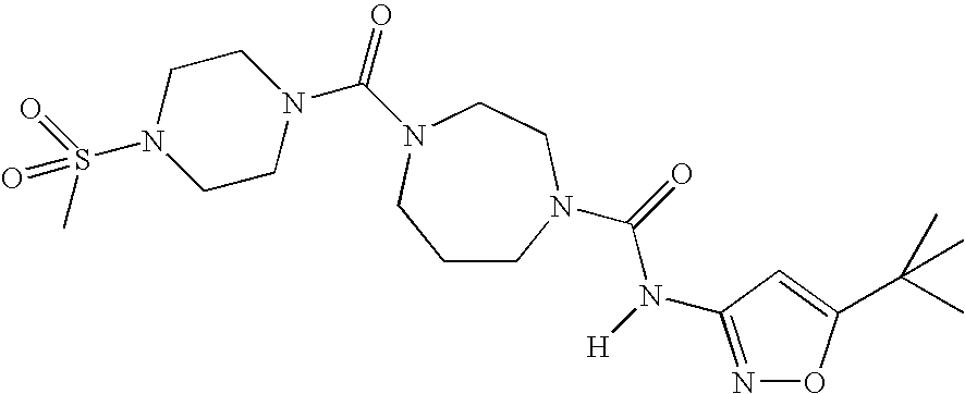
C1CN(C(=O)N([H])C2=NOC(C(C)(C)C)=C2)CCN(C(=O)N2CCN(S(=O)(=O)C)CC2)C1
